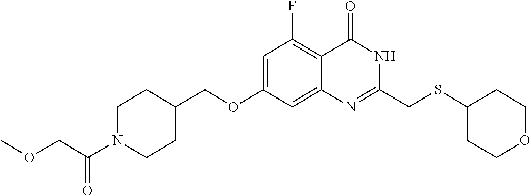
C1=C(OCC2CCN(C(COC)=O)CC2)C=C2C(=C1F)C(=O)NC(CSC1CCOCC1)=N2
